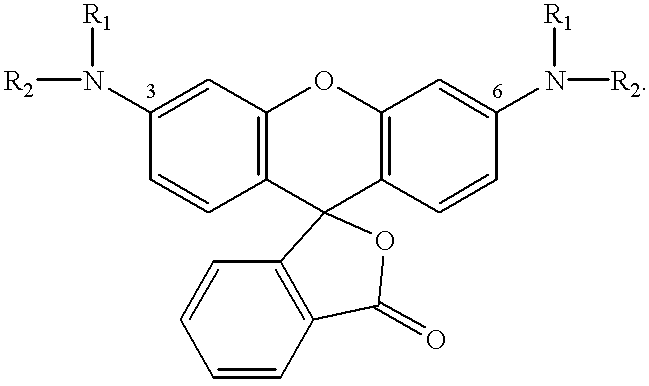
C12=C(C=C(N([R1])[R2])C=C1)OC1=C(C=CC(N([R1])[R2])=C1)C21C2=C(C=CC=C2)C(=O)O1
